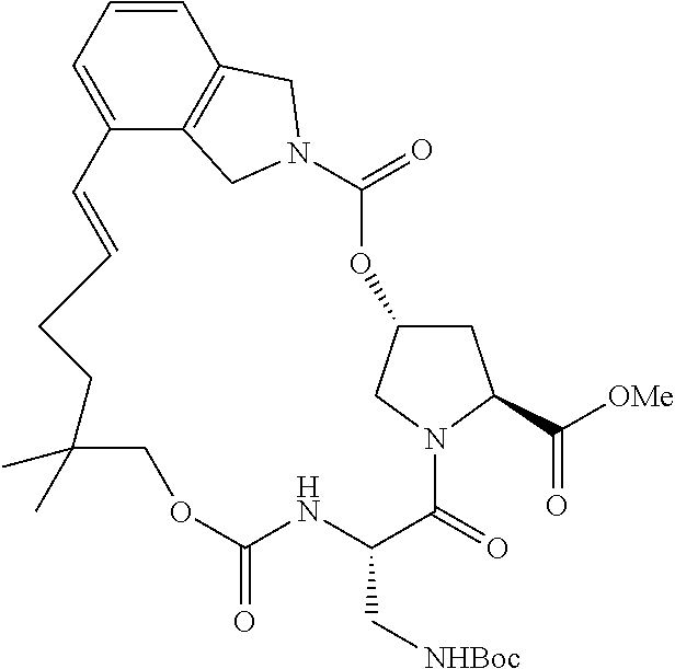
C1=CC=C2C3=C1CN(C3)C(=O)OC1CC(C([OMe])=O)N(C1)C(=O)C(C[NHBoc])NC(=O)OCC(C)(C)CCC=C2
